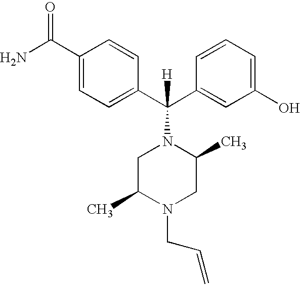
NC(C1=CC=C(C(C2=CC(O)=CC=C2)(N2CC(C)N(CC=C)CC2C)[H])C=C1)=O
